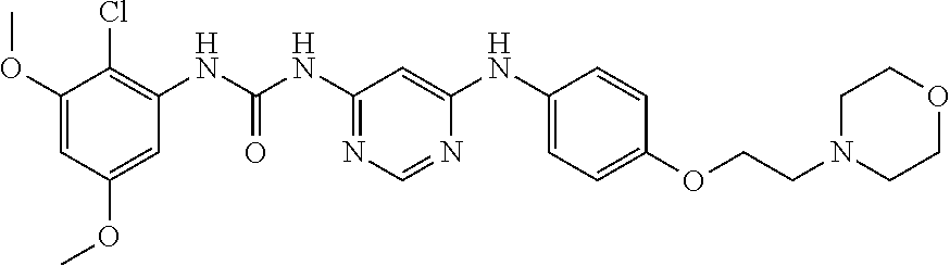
O(C1=CC(OC)=CC(NC(NC2=NC=NC(NC3=CC=C(OCCN4CCOCC4)C=C3)=C2)=O)=C1Cl)C
